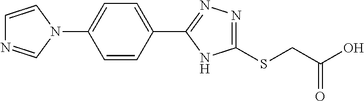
C1=CC(C2=NN=C(SCC(O)=O)N2)=CC=C1N1C=CN=C1
